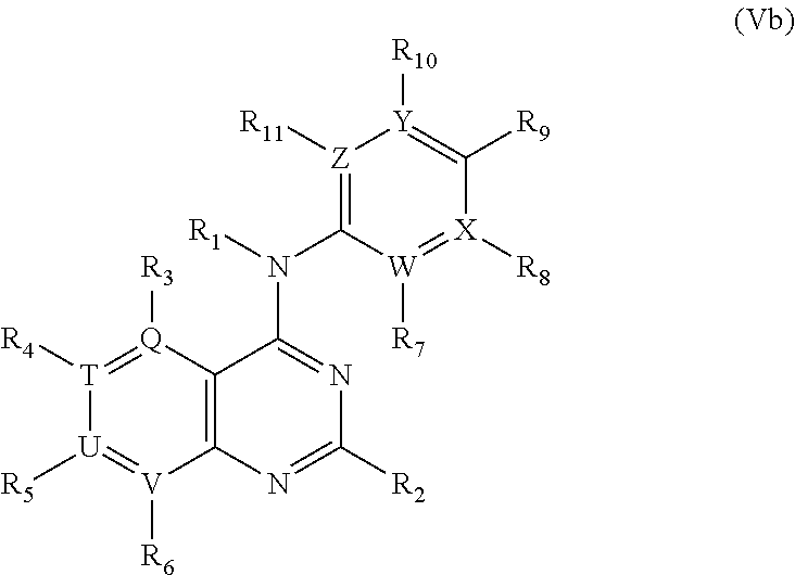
C12=C([Q]([R3])=[T]([R4])[U]([R5])=[V]1[R6])C(N([R1])C1=[Z]([R11])[Y]([R10])=C([R9])[X]([R8])=[W]1[R7])=NC([R2])=N2
